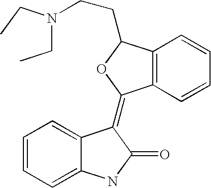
C1=CC=C2C(=C1)C(=C1C3=C(C(CCN(CC)CC)O1)C=CC=C3)C(=O)N2
